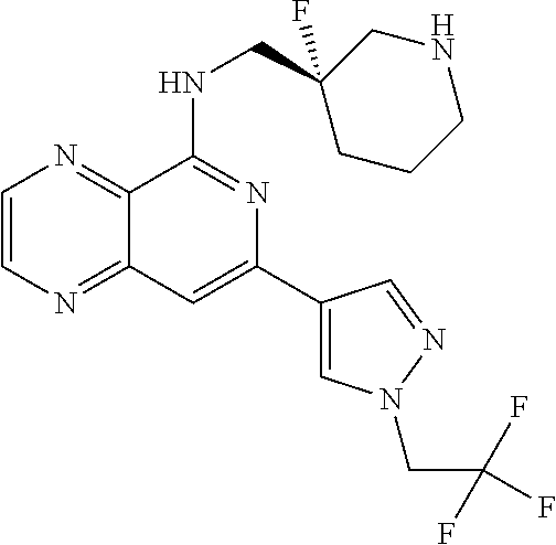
C1=CN=C2C(=N1)C(NCC1(F)CNCCC1)=NC(C1=CN(CC(F)(F)F)N=C1)=C2
